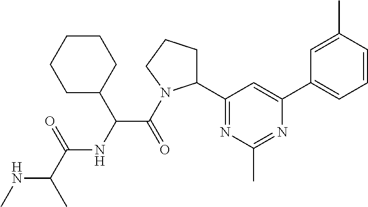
N(C(C)C(=O)NC(C(=O)N1C(C2=NC(C)=NC(C3=CC=CC(C)=C3)=C2)CCC1)C1CCCCC1)C
